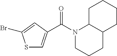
S1C=C(C(N2CCCC3C2CCCC3)=O)C=C1Br
